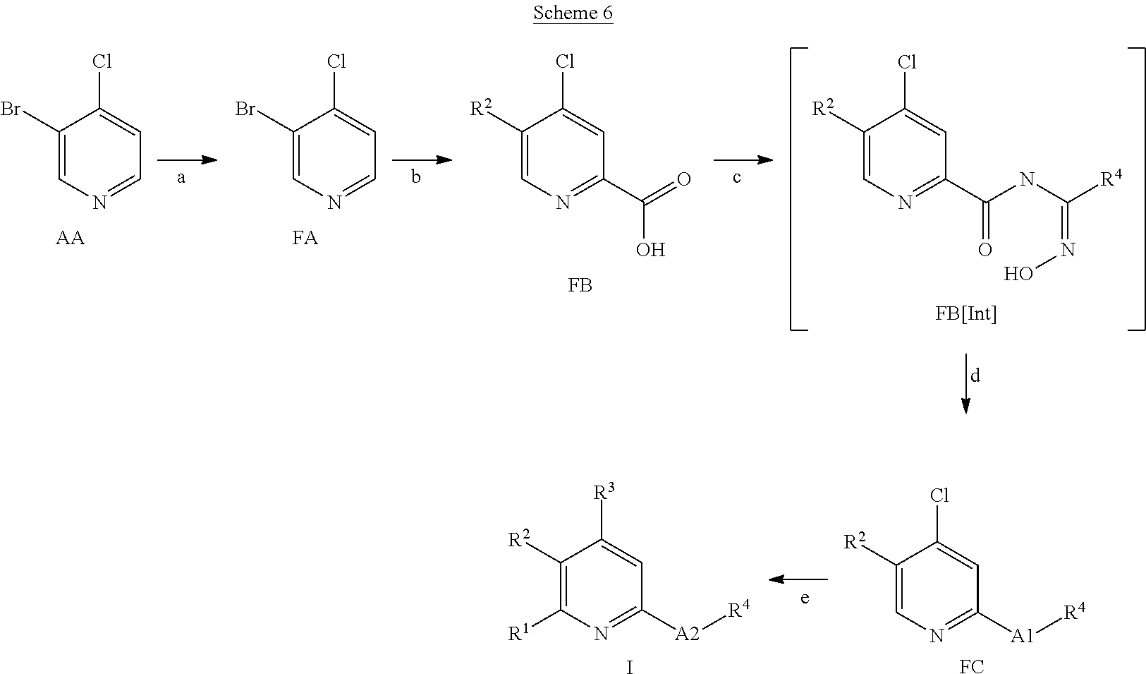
C1(Br)=CN=CC=C1Cl.[AA].[FA].C1(Br)=CN=CC=C1Cl.C1([R2])=CN=C(C(NC([R4])=NO)=O)C=C1Cl.[FB].C1([R2])=CN=C(C(O)=O)C=C1Cl.C1([R2])=C([R1])N=C([A2][R4])C=C1[R3].I.C1([R2])=CN=C([A1][R4])C=C1Cl.[FC]
